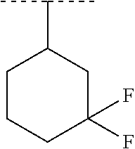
C1CCC(F)(F)CC1C(C)C
